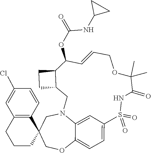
C1N2C3=CC(=CC=C3OCC13CCCC1=C3C=CC(Cl)=C1)S(=O)(=O)NC(=O)C(C)(C)OCC=CC(OC(NC1CC1)=O)C1C(C2)CC1
